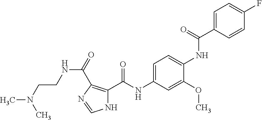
C1=C(C(=O)NC2=CC=C(NC(=O)C3=C(C(=O)NCCN(C)C)N=CN3)C=C2OC)C=CC(F)=C1
